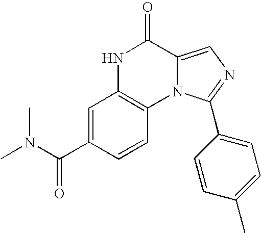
N1C2=C(N3C(=CN=C3C3=CC=C(C)C=C3)C1=O)C=CC(C(N(C)C)=O)=C2
